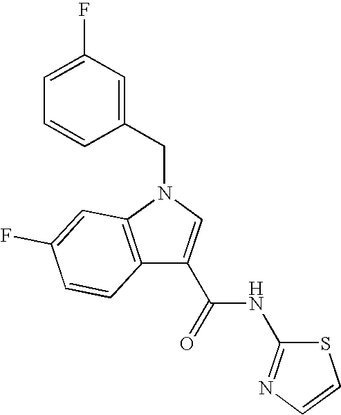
C12=C(N(CC3=CC(F)=CC=C3)C=C1C(NC1=NC=CS1)=O)C=C(F)C=C2
